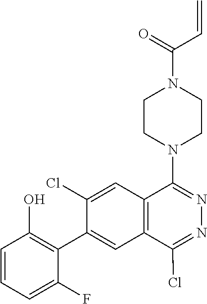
C=CC(N1CCN(C2=NN=C(Cl)C3=C2C=C(Cl)C(C2=C(O)C=CC=C2F)=C3)CC1)=O
